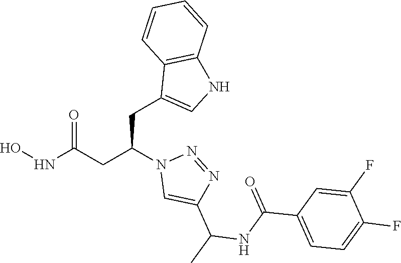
C1(CC(CC(NO)=O)N2C=C(C(NC(=O)C3=CC=C(F)C(F)=C3)C)N=N2)=CNC2=C1C=CC=C2
